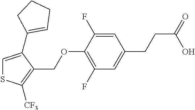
C1=C(C2=CCCC2)C(COC2=C(F)C=C(CCC(=O)O)C=C2F)=C([CF3])S1
